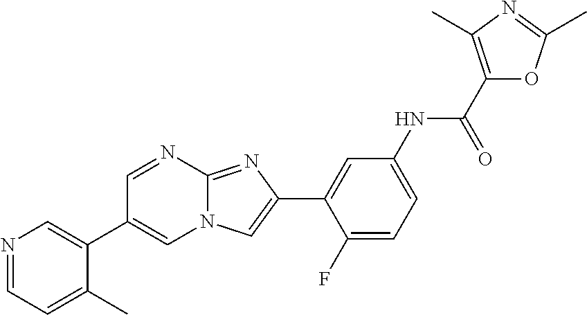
C1=NC2=NC(C3=CC(NC(C4=C(C)N=C(C)O4)=O)=CC=C3F)=CN2C=C1C1=CN=CC=C1C
